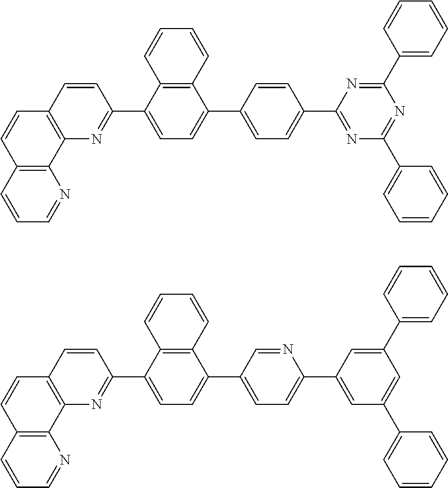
C12=C(C=CC=N1)C=CC1=C2N=C(C2=CC=C(C3=CC=C(C4=NC(C5=CC=CC=C5)=NC(C5=CC=CC=C5)=N4)C=C3)C3=C2C=CC=C3)C=C1.C12=C(C=CC=N1)C=CC1=C2N=C(C2=CC=C(C3=CC=C(C4=CC(C5=CC=CC=C5)=CC(C5=CC=CC=C5)=C4)N=C3)C3=C2C=CC=C3)C=C1
